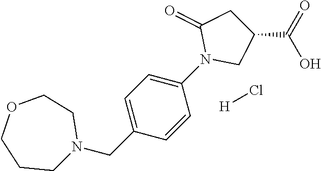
N1(CC2=CC=C(N3CC(C(=O)O)CC3=O)C=C2)CCOCCC1.[H]Cl
